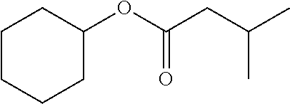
C1(OC(CC(C)C)=O)CCCCC1
